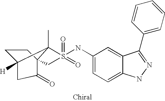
C1C2([H])C3(C)C(C1)(C(=O)C2)CS3(NC1=CC=C2C(=C1)C(C1=CC=CC=C1)=NN2)(=O)=O
